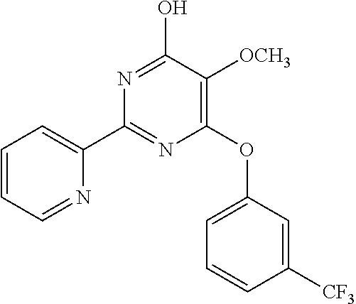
C1(C2=NC(OC3=CC=CC([CF3])=C3)=C([OCH3])C(O)=N2)=CC=CC=N1
